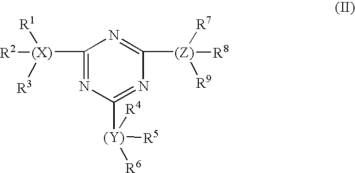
C1([(X)]([R2])([R1])[R3])=NC([(Y)]([R5])([R4])[R6])=NC([(Z)]([R8])([R7])[R9])=N1
